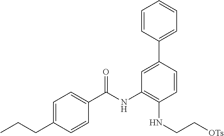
C1=C(CCC)C=CC(C(NC2=C(NCC[OTs])C=CC(C3=CC=CC=C3)=C2)=O)=C1
